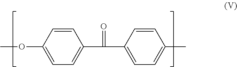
C1=C(OC)C=CC(C(=O)C2=CC=C(C)C=C2)=C1
